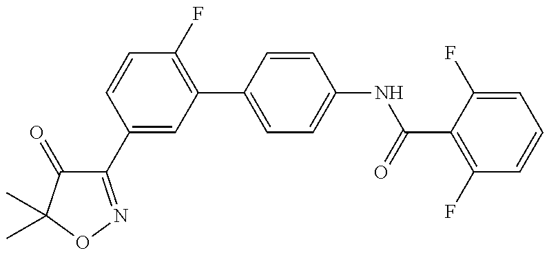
C1(C2=CC(C3=CC=C(NC(=O)C4=C(F)C=CC=C4F)C=C3)=C(F)C=C2)=NOC(C)(C)C1=O
